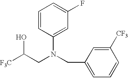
[F3C]C(CN(CC1=CC=CC([CF3])=C1)C1=CC(F)=CC=C1)O
